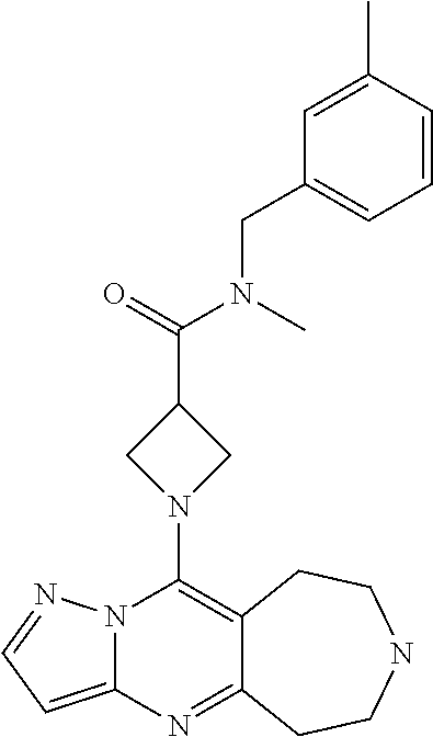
N12C(=CC=N1)N=C1C(=C2N2CC(C(=O)N(C)CC3=CC=CC(C)=C3)C2)CCNCC1
